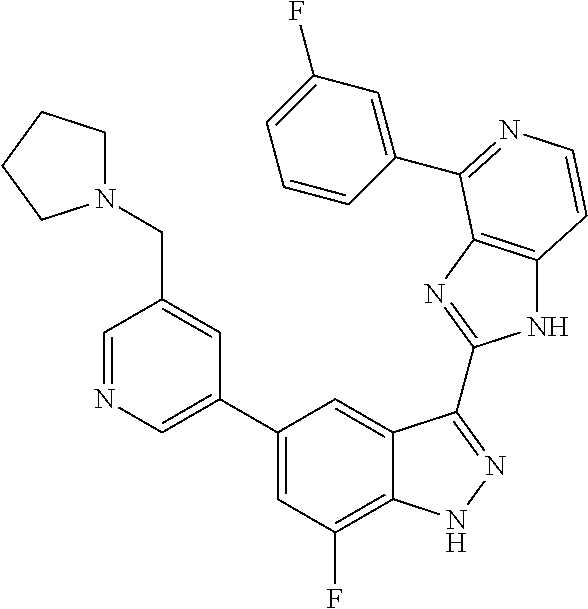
C1(C2=CN=CC(CN3CCCC3)=C2)=CC(F)=C2C(=C1)C(C1=NC3=C(N1)C=CN=C3C1=CC(F)=CC=C1)=NN2
